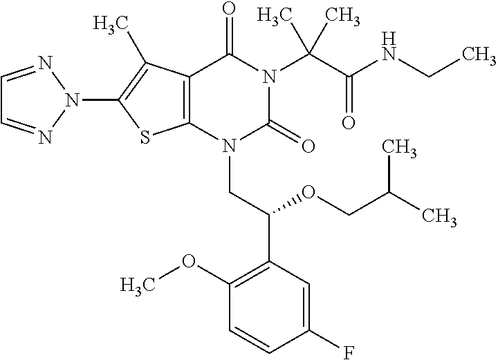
C12=C(C(C)=C(N3N=CC=N3)S1)C(=O)N(C(C(=O)NCC)(C)C)C(=O)N2CC(C1=C(OC)C=CC(F)=C1)OCC(C)C
